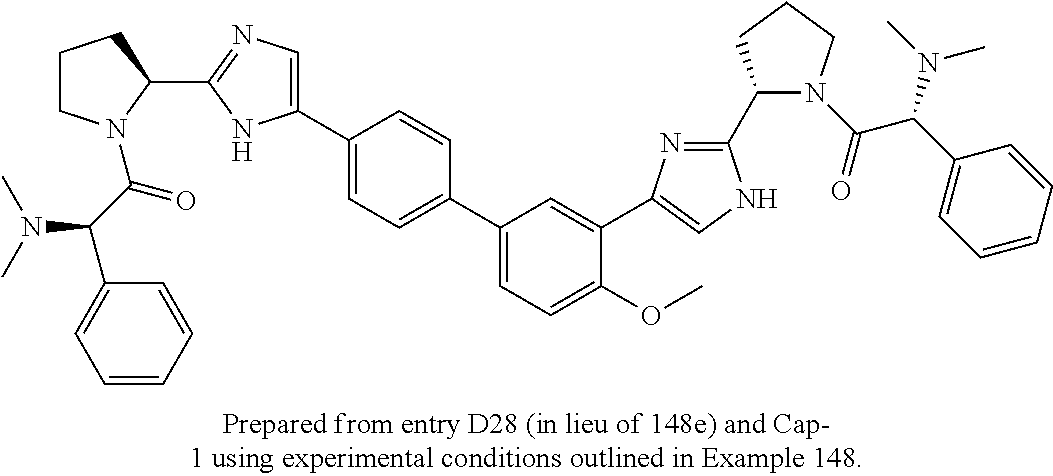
C1CN(C(C(C2=CC=CC=C2)N(C)C)=O)C(C2=NC=C(C3=CC=C(C4=CC=C(OC)C(C5=CNC(C6N(C(=O)C(C7=CC=CC=C7)N(C)C)CCC6)=N5)=C4)C=C3)N2)C1
